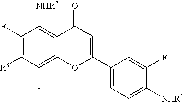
C1(F)=C([R3])C(F)=C2C(=C1[NHR2])C(=O)C=C(C1=CC=C([NHR1])C(F)=C1)O2
